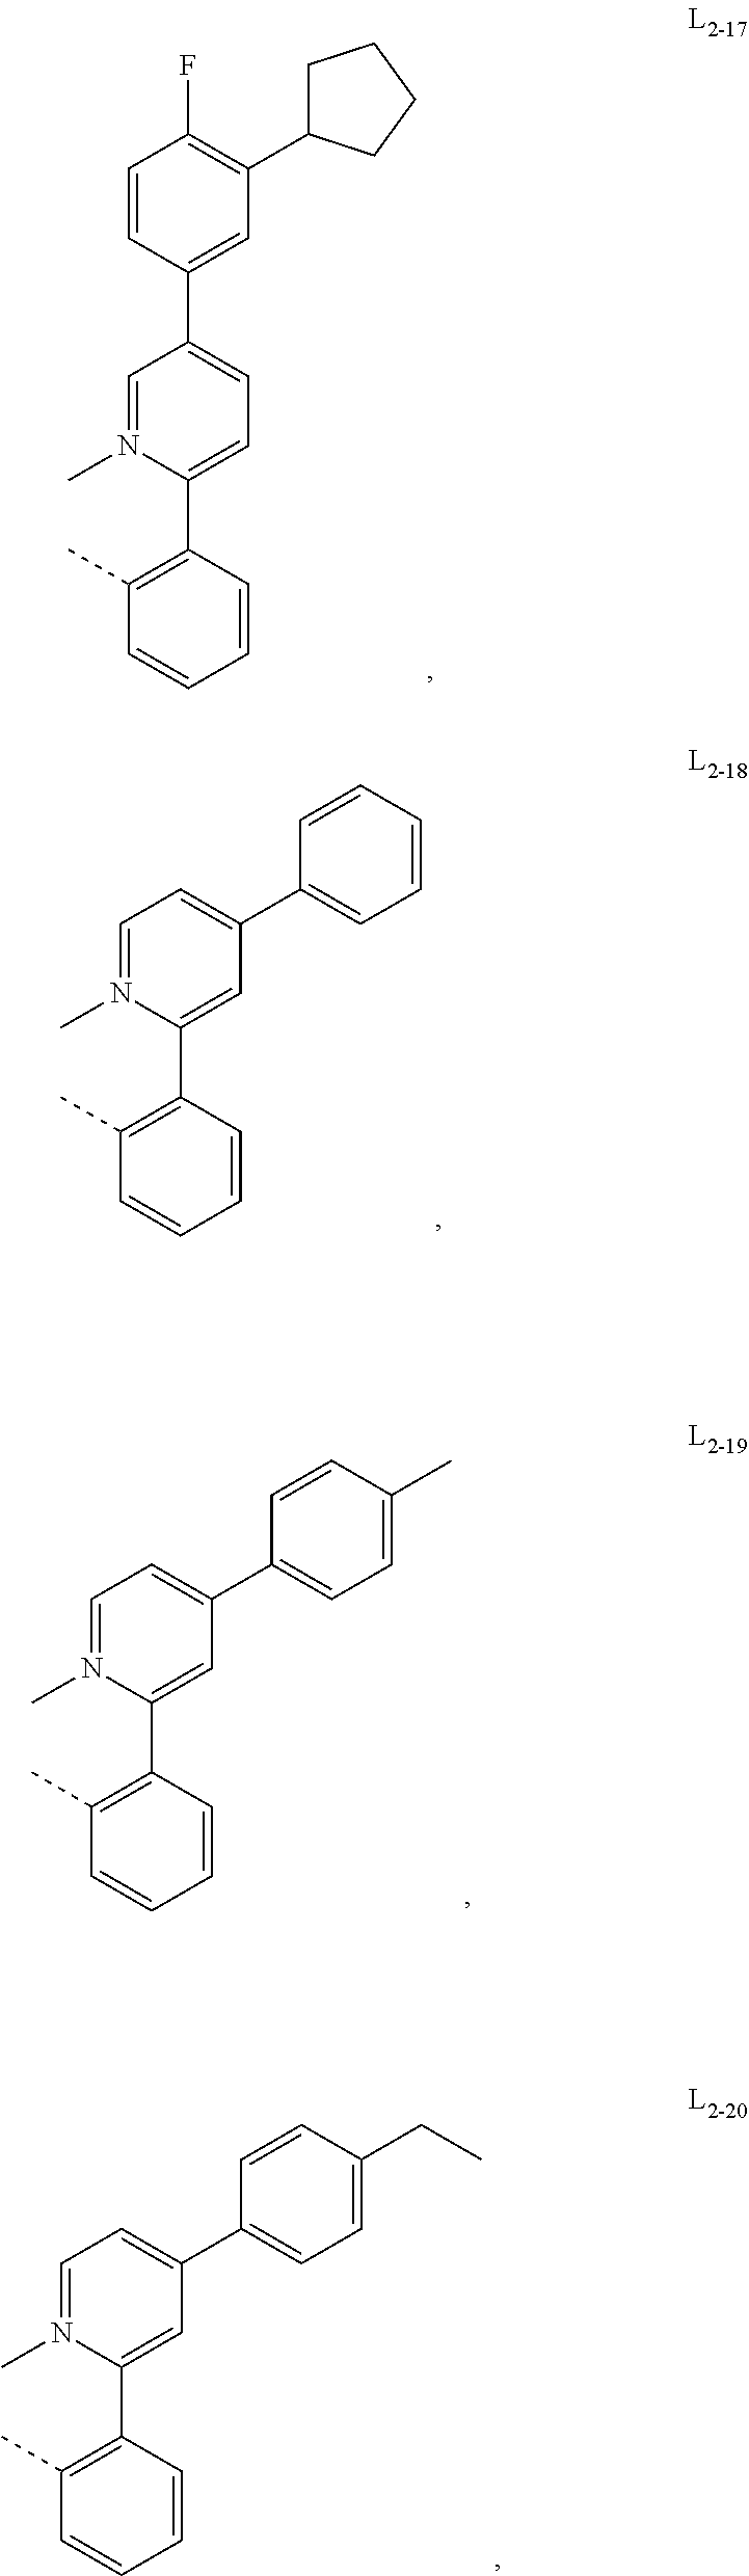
C1=CC(C2=CC=C(C3=C(C)C=CC=C3)N(C)=C2)=CC(C2CCCC2)=C1F.C1=C(C2=CC=CC=C2)C=C(C2=C(C)C=CC=C2)N(C)=C1.C1=C(C2=CC=C(C)C=C2)C=C(C2=C(C)C=CC=C2)N(C)=C1.C1=C(C2=CC=C(CC)C=C2)C=C(C2=C(C)C=CC=C2)N(C)=C1
